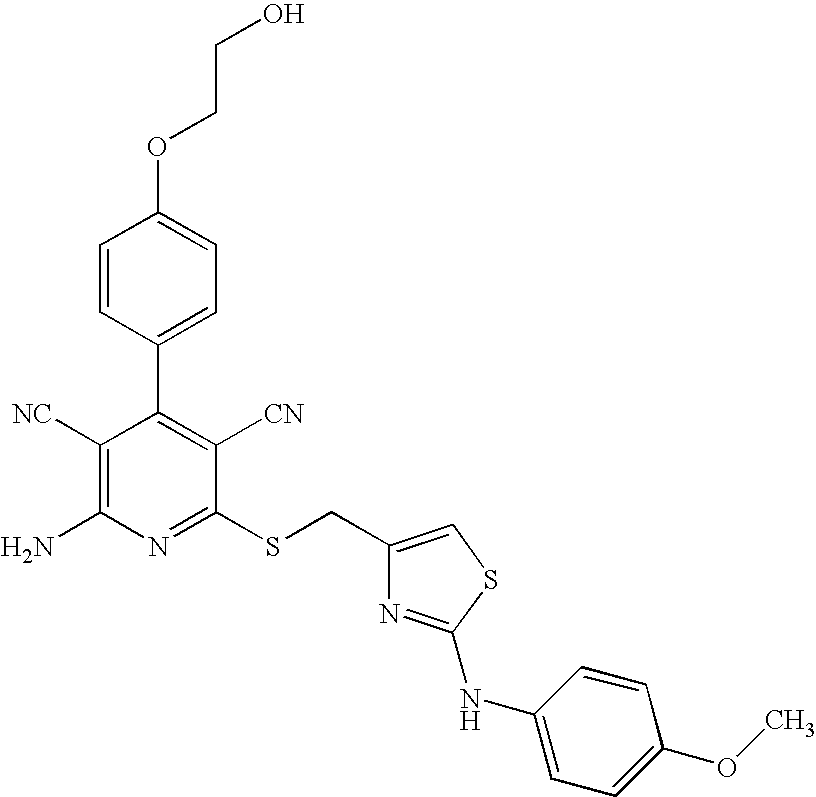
O(C1=CC=C(C2=C([CN])C(SCC3=CSC(NC4=CC=C(OC)C=C4)=N3)=NC(N)=C2[NC])C=C1)CCO
